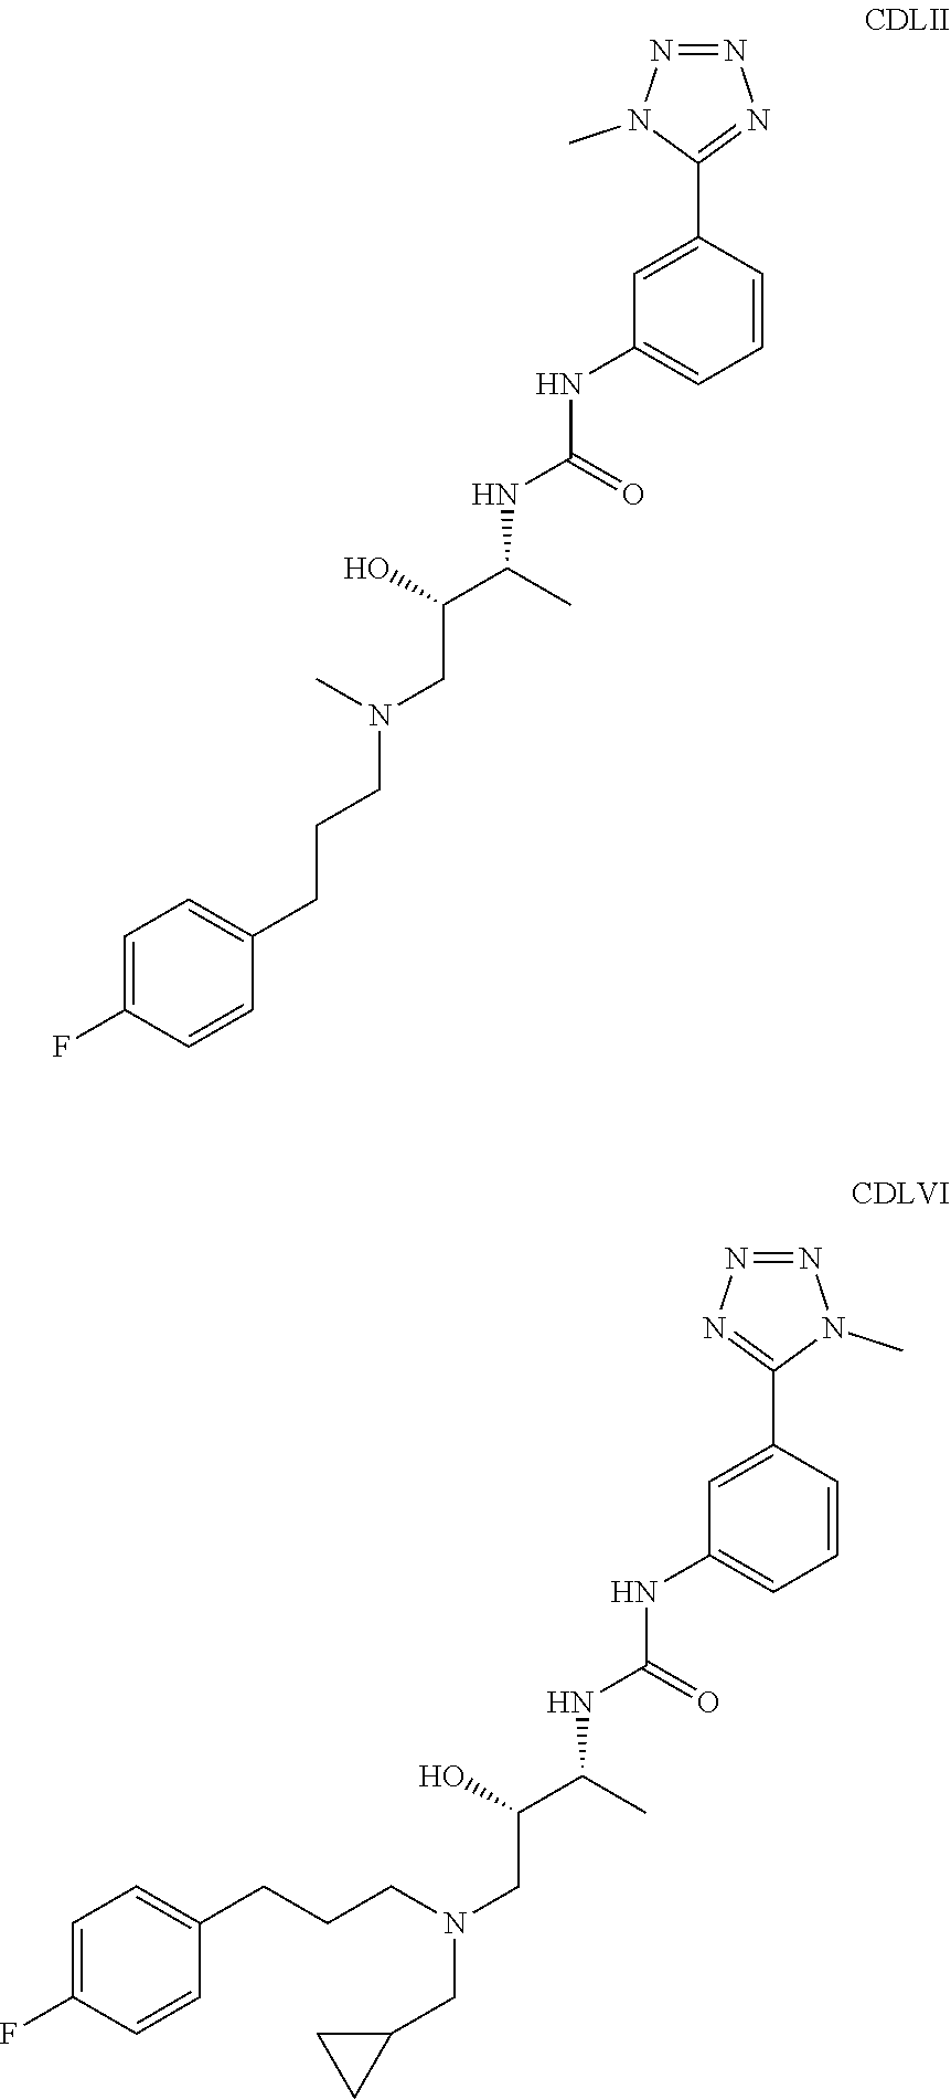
N(CC(C(C)NC(=O)NC1=CC=CC(C2=NN=NN2C)=C1)O)(CCCC1=CC=C(F)C=C1)CC1CC1.N(CC(C(C)NC(=O)NC1=CC=CC(C2=NN=NN2C)=C1)O)(C)CCCC1=CC=C(F)C=C1
